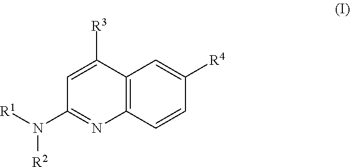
C1(N([R1])[R2])=NC2=C(C([R3])=C1)C=C([R4])C=C2
